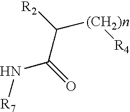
[R2]C(C(=O)N[R7])[(CH2)n][R4]
